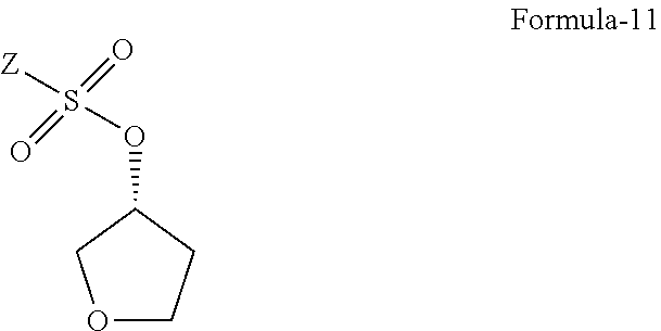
O1CCC(OS([Z])(=O)=O)C1
